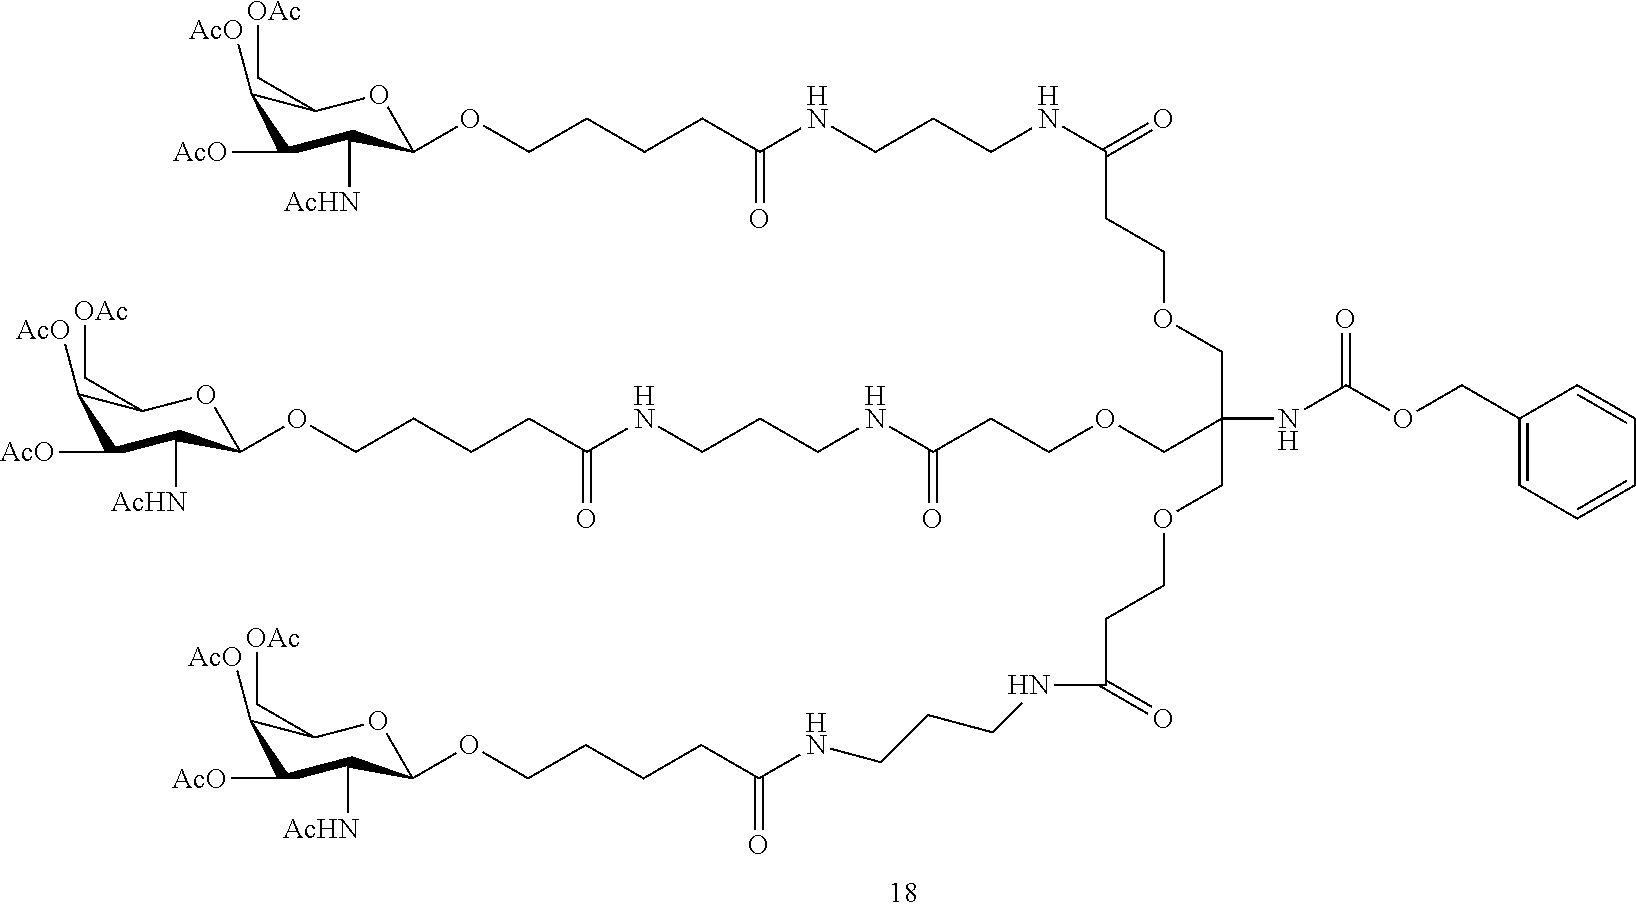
C(COC1C([AcHN])C([AcO])C([AcO])C(C[OAc])O1)CCC(NCCCNC(=O)CCOCC(NC(OCC1=CC=CC=C1)=O)(COCCC(NCCCNC(CCCCOC1C([AcHN])C([AcO])C([AcO])C(C[OAc])O1)=O)=O)COCCC(=O)NCCCNC(CCCCOC1C([AcHN])C([AcO])C([AcO])C(C[OAc])O1)=O)=O
